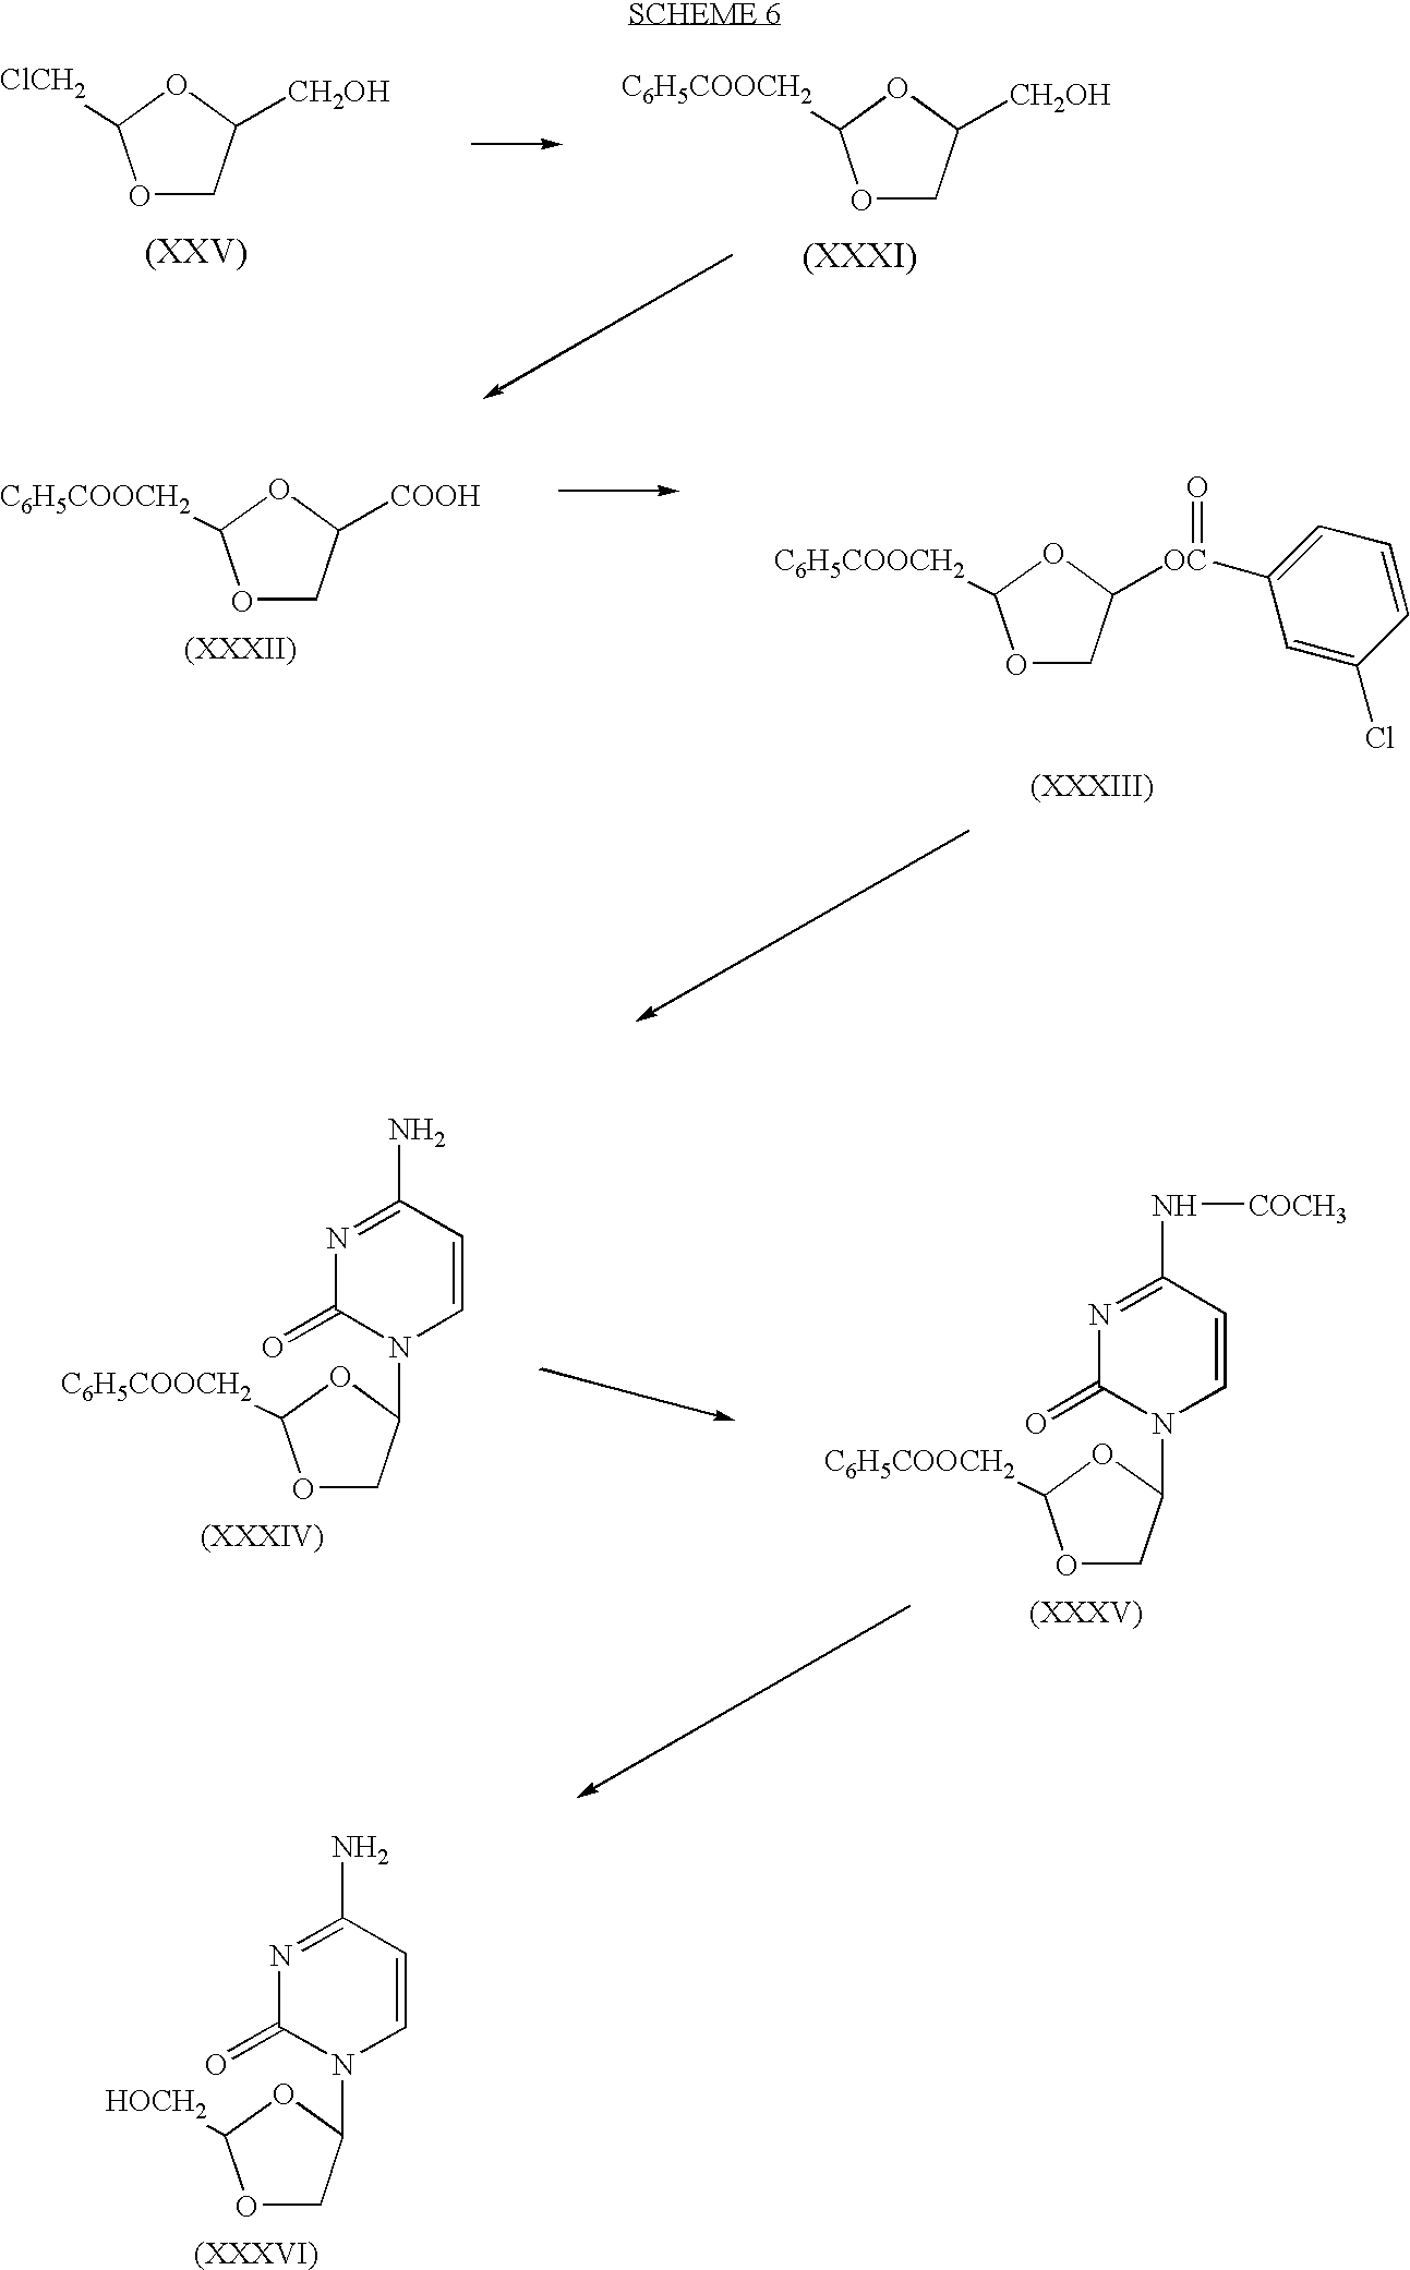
O1CC([CH2OH])OC1[ClCH2].O1CC([CH2OH])OC1[C6H5COOCH2].O1CC(N2C=CC(N)=NC2=O)OC1[HOCH2].O1CC(N2C=CC(N)=NC2=O)OC1[C6H5COOCH2].O1CC(N2C=CC(N[COCH3])=NC2=O)OC1[C6H5COOCH2].O1CC([COOH])OC1[C6H5COOCH2].O1CC([OC](C2=CC=CC(Cl)=C2)=O)OC1[C6H5COOCH2]
